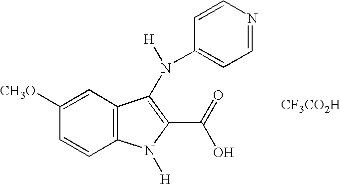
C12=C(C=C([CH3O])C=C1)C(N([H])C1=CC=NC=C1)=C(C(=O)O)N2[H].[CF3CO2H]
